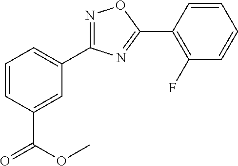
N1=C(C2=CC=CC(C(=O)OC)=C2)N=C(C2=C(F)C=CC=C2)O1
